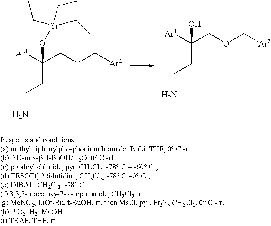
C(COC[Ar2])([Ar1])(CCN)O[Si](CC)(CC)CC.C(COC[Ar2])([Ar1])(CCN)O
